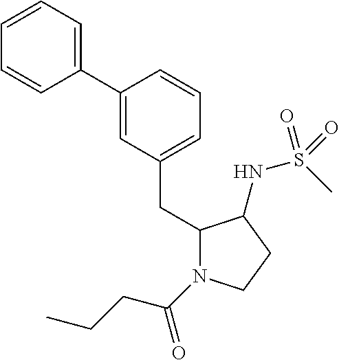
C1=CC=C(C2=CC(CC3N(C(=O)CCC)CCC3NS(C)(=O)=O)=CC=C2)C=C1
